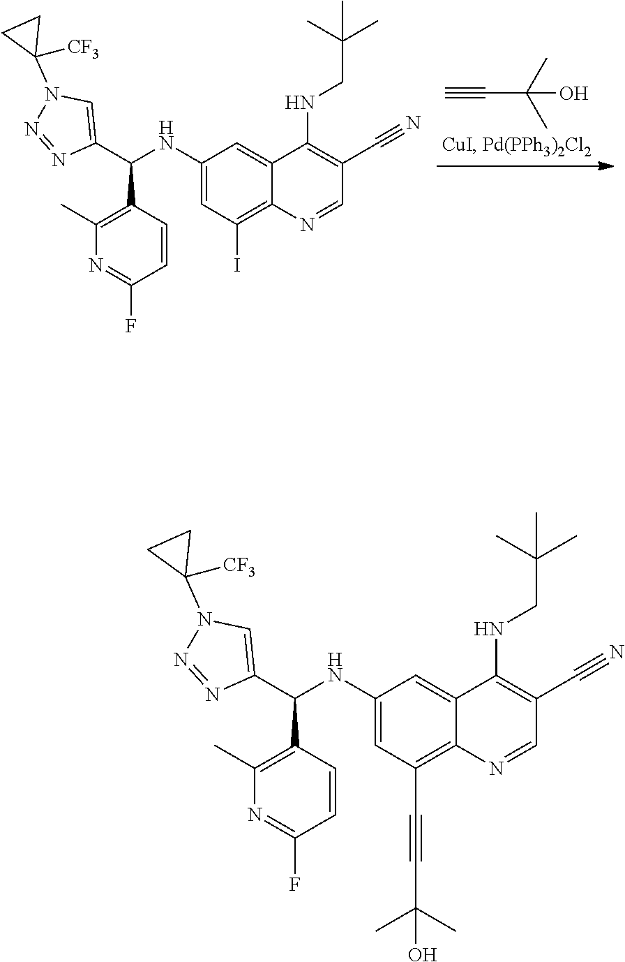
C#CC(C)(C)O.C1(C(C2=CN(C3([CF3])CC3)N=N2)NC2=CC(I)=C3C(=C2)C(NCC(C)(C)C)=C(C#N)C=N3)=C(C)N=C(F)C=C1.C1(C(C2=CN(C3([CF3])CC3)N=N2)NC2=CC(C#CC(C)(C)O)=C3C(=C2)C(NCC(C)(C)C)=C(C#N)C=N3)=C(C)N=C(F)C=C1
